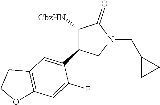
C12=C(OCC1)C=C(F)C(C1C([CbzHN])C(=O)N(CC3CC3)C1)=C2
